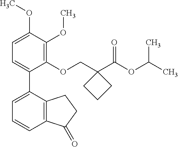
C1=C(OC)C(OC)=C(OCC2(C(OC(C)C)=O)CCC2)C(C2=CC=CC3=C2CCC3=O)=C1
